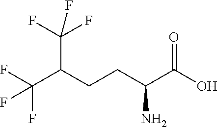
FC(C(CCC(C(O)=O)N)C(F)(F)F)(F)F
